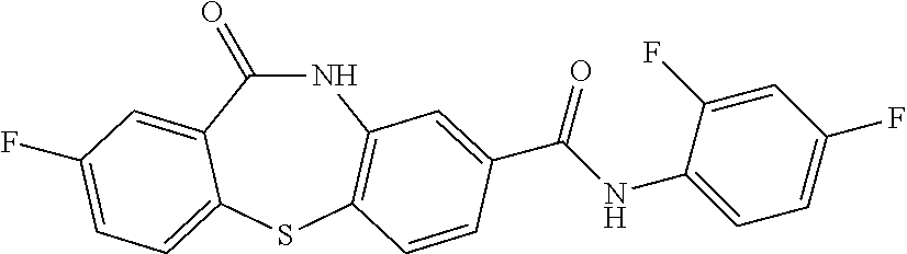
N1C(=O)C2=CC(F)=CC=C2SC2=C1C=C(C(NC1=CC=C(F)C=C1F)=O)C=C2
